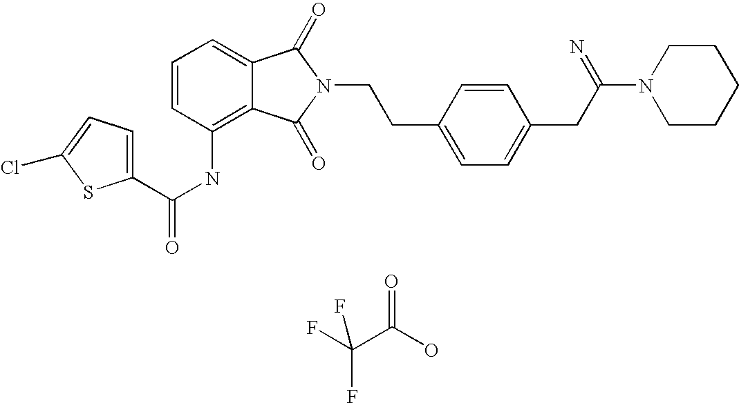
C1=C2C(=C(NC(=O)C3=CC=C(Cl)S3)C=C1)C(=O)N(CCC1=CC=C(CC(N3CCCCC3)=N)C=C1)C2=O.O=C(O)C(F)(F)F
